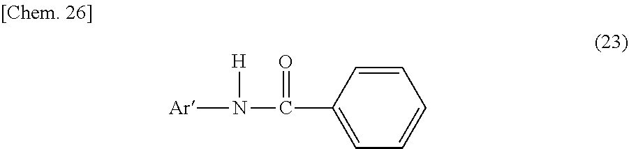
[Ar]N([H])C(=O)C1=CC=CC=C1
